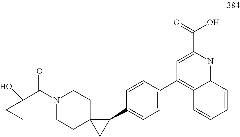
N1(C(C2(O)CC2)=O)CCC2(CC1)CC2C1=CC=C(C2=C3C(=NC(C(=O)O)=C2)C=CC=C3)C=C1
